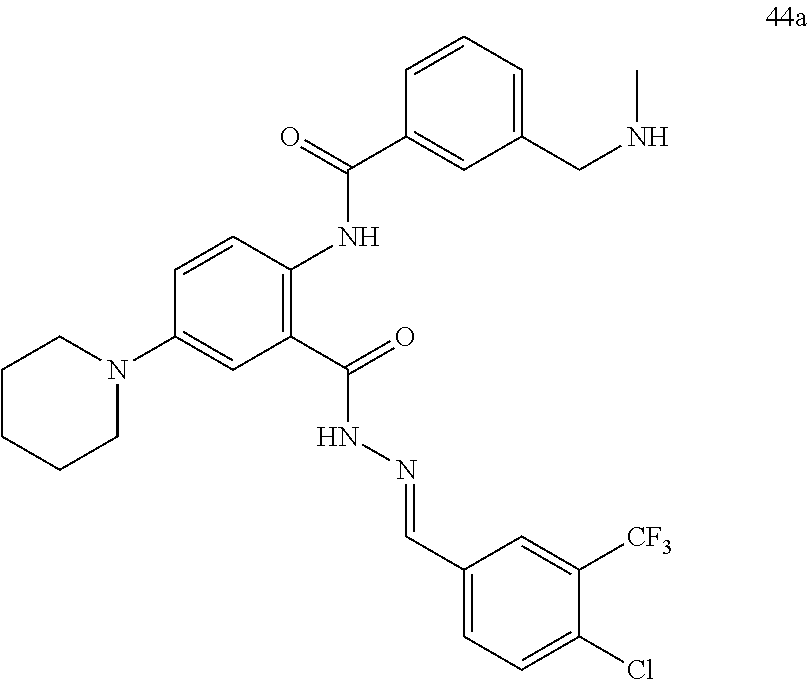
C1=CC(NC(C2=CC(CNC)=CC=C2)=O)=C(C(=O)NN=CC2=CC=C(Cl)C([CF3])=C2)C=C1N1CCCCC1
